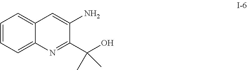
C12=CC=CC=C1N=C(C(O)(C)C)C(N)=C2
